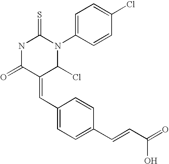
S=C1NC(=O)C(=CC2=CC=C(C=CC(=O)O)C=C2)C(Cl)N1C1=CC=C(Cl)C=C1
